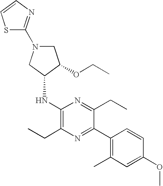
C1N(C2=NC=CS2)CC(NC2=C(CC)N=C(C3=C(C)C=C(OC)C=C3)C(CC)=N2)C1OCC
